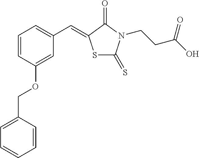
S1C(=S)N(CCC(O)=O)C(=O)C1=CC1=CC=CC(OCC2=CC=CC=C2)=C1
